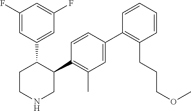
C1(C2=C(C)C=C(C3=C(CCCOC)C=CC=C3)C=C2)C(C2=CC(F)=CC(F)=C2)CCNC1
